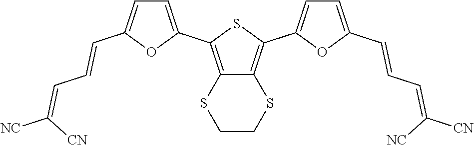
C1=C(C2=C3C(=C(C4=CC=C(C=CC=C([NC])[CN])O4)S2)SCCS3)OC(C=CC=C([CN])[NC])=C1
